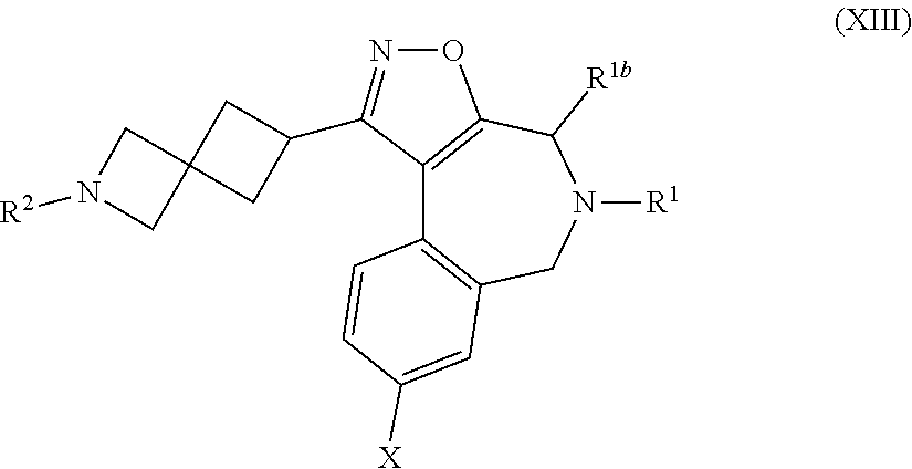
[R2]N1CC2(C1)CC(C1=NOC3=C1C1=C(CN([R1])C3[R1b])C=C([X])C=C1)C2
